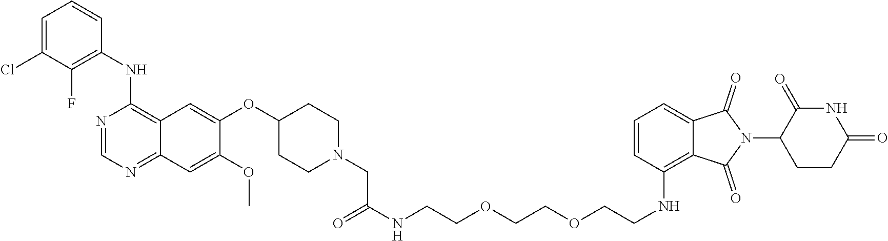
C1(NC2=C3C(=NC=N2)C=C(OC)C(OC2CCN(CC(NCCOCCOCCNC4=C5C(=CC=C4)C(=O)N(C4CCC(=O)NC4=O)C5=O)=O)CC2)=C3)=C(F)C(Cl)=CC=C1
